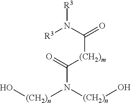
O=C(N([R3])[R3])[(CH2)m]C(N([(CH2)n]O)[(CH2)n]O)=O
